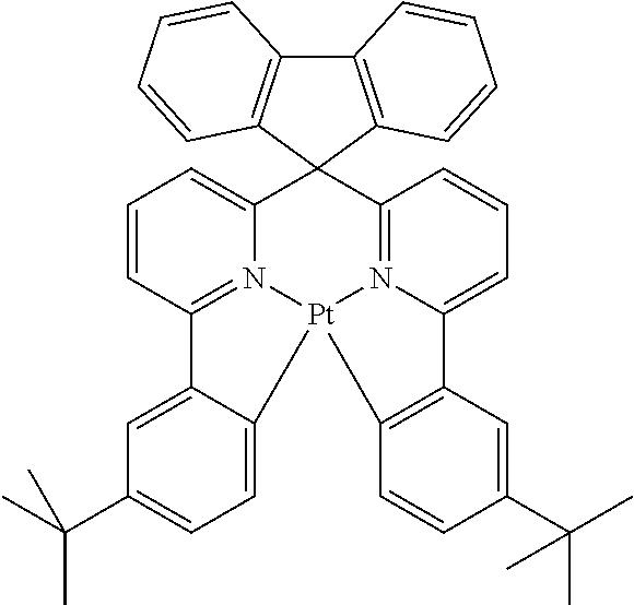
C12(C3=CC=CC4=N3[Pt]3(N5=C1C=CC=C5C1=C3C=CC(C(C)(C)C)=C1)C1=CC=C(C(C)(C)C)C=C41)C1=C(C3=C2C=CC=C3)C=CC=C1
